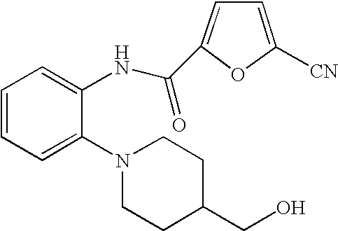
C1=CC=C(N2CCC(CO)CC2)C(NC(C2=CC=C([CN])O2)=O)=C1
